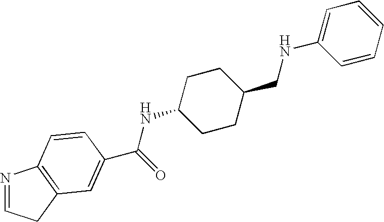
C(=O)(NC1CCC(CNC2=CC=CC=C2)CC1)C1=CC2=C(N=CC2)C=C1
